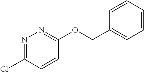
N1=C(Cl)C=CC(OCC2=CC=CC=C2)=N1
